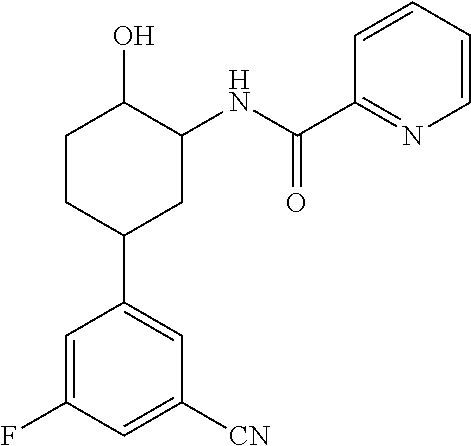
C1=C(F)C=C([CN])C=C1C1CC(NC(C2=NC=CC=C2)=O)C(O)CC1
